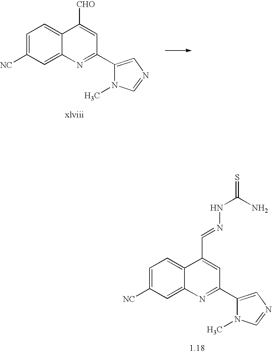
C1([NC])=CC=C2C(=C1)N=C(C1=CN=CN1C)C=C2[CHO].C1([NC])=CC=C2C(=C1)N=C(C1=CN=CN1C)C=C2C=NNC(=S)N
